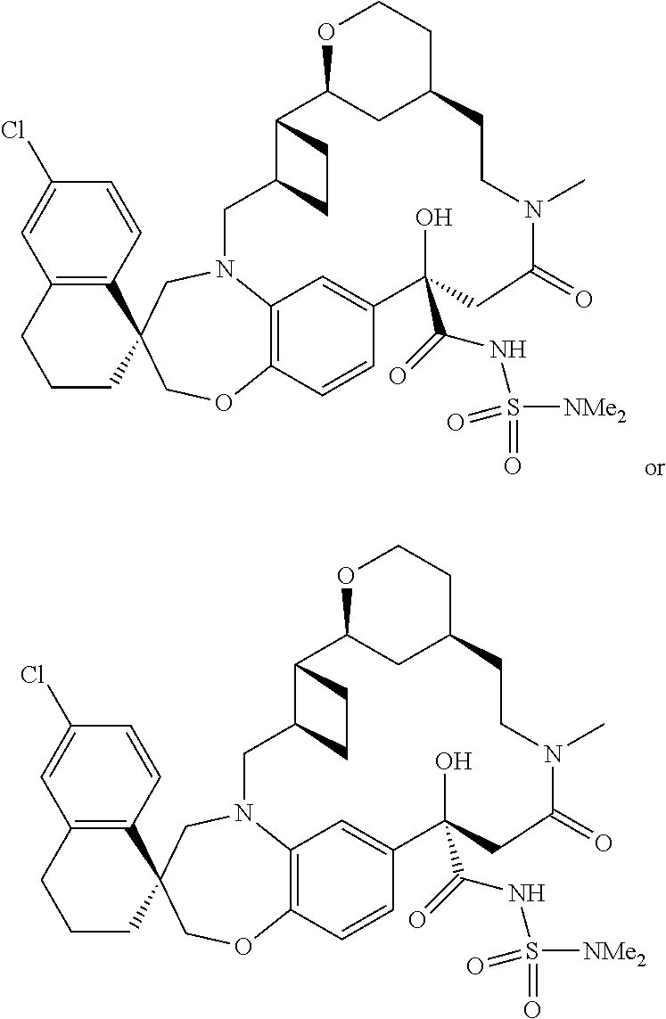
C12=C(C=CC(Cl)=C1)C1(CCC2)COC2=C3N(C1)CC1C(C4CC(CCO4)CCN(C)C(=O)CC(O)(C(NS(=O)(=O)[NMe2])=O)C(=C3)C=C2)CC1.C12=C(C=CC(Cl)=C1)C1(CCC2)COC2=C3N(C1)CC1C(C4CC(CCO4)CCN(C)C(=O)CC(O)(C(NS(=O)(=O)[NMe2])=O)C(=C3)C=C2)CC1
